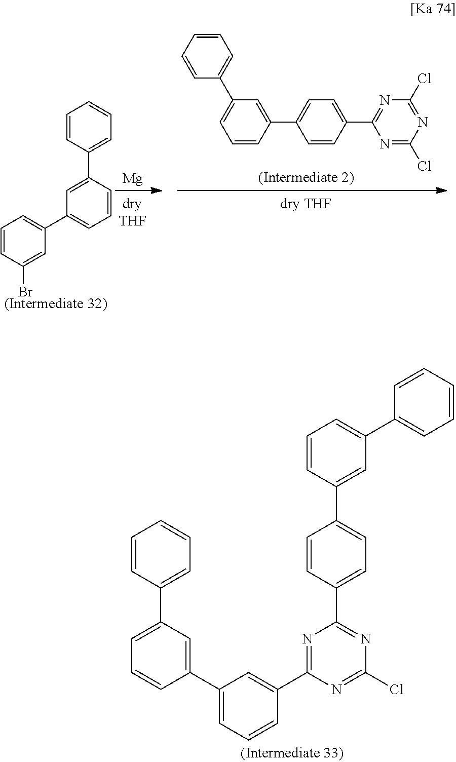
C1=CC(C2=CC=CC(C3=CC=CC(C4=NC(C5=CC=C(C6=CC(C7=CC=CC=C7)=CC=C6)C=C5)=NC(Cl)=N4)=C3)=C2)=CC=C1.C1=CC(Br)=CC(C2=CC=CC(C3=CC=CC=C3)=C2)=C1.C1=CC=CC=C1C1=CC=CC(C2=CC=C(C3=NC(Cl)=NC(Cl)=N3)C=C2)=C1.[Mg]
